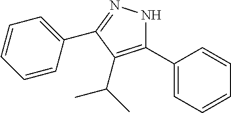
C1=CC(C2=NNC(C3=CC=CC=C3)=C2C(C)C)=CC=C1
